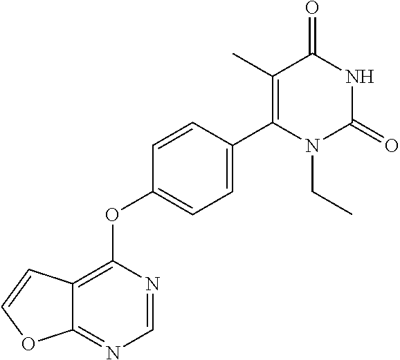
C12=C(OC3=CC=C(C4=C(C)C(=O)NC(=O)N4CC)C=C3)N=CN=C1OC=C2
